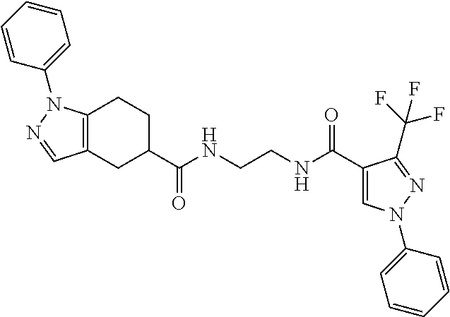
C12=C(CCC(C(NCCNC(C3=CN(C4=CC=CC=C4)N=C3C(F)(F)F)=O)=O)C1)N(C1=CC=CC=C1)N=C2
